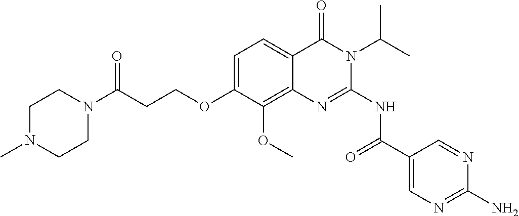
C1=C(OCCC(N2CCN(C)CC2)=O)C(OC)=C2C(=C1)C(=O)N(C(C)C)C(NC(C1=CN=C(N)N=C1)=O)=N2
